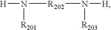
[H]N([R202]N([H])[R203])[R201]
